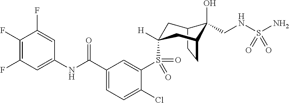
C12CCC(CC(S(C3=CC(C(NC4=CC(F)=C(F)C(F)=C4)=O)=CC=C3Cl)(=O)=O)([H])C1)C2(O)CNS(N)(=O)=O
